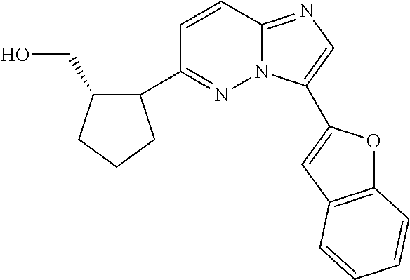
C1(C2=NN3C(=NC=C3C3=CC4=C(O3)C=CC=C4)C=C2)C(CO)CCC1
